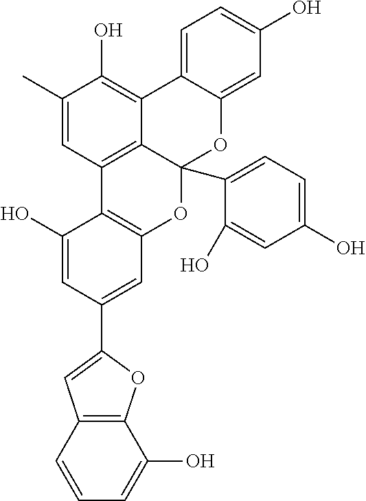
C1=CC2=C(C(O)=C1)OC(C1=CC3=C(C(O)=C1)C1=C4C(C5=CC=C(O)C=C5O)(O3)OC3=CC(O)=CC=C3C4=C(O)C(C)=C1)=C2
